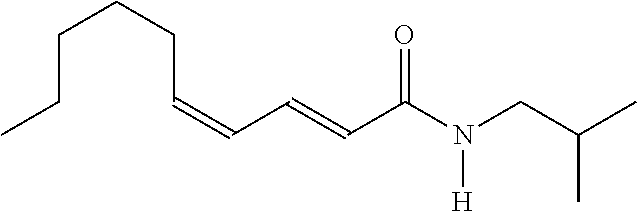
C(=CC=CC(=O)N([H])CC(C)C)CCCCC
